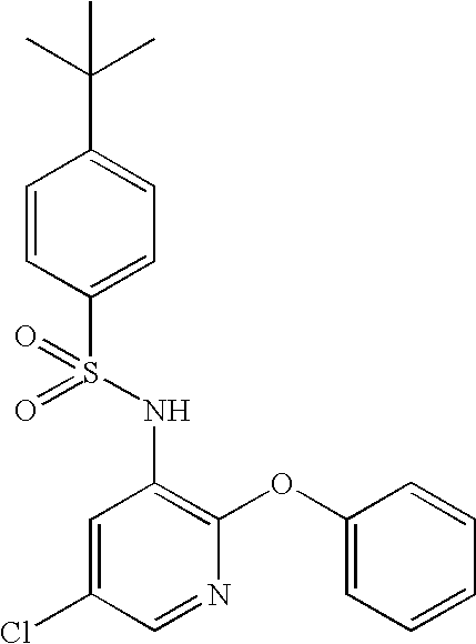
O=S(NC1=C(OC2=CC=CC=C2)N=CC(Cl)=C1)(=O)C1=CC=C(C(C)(C)C)C=C1
